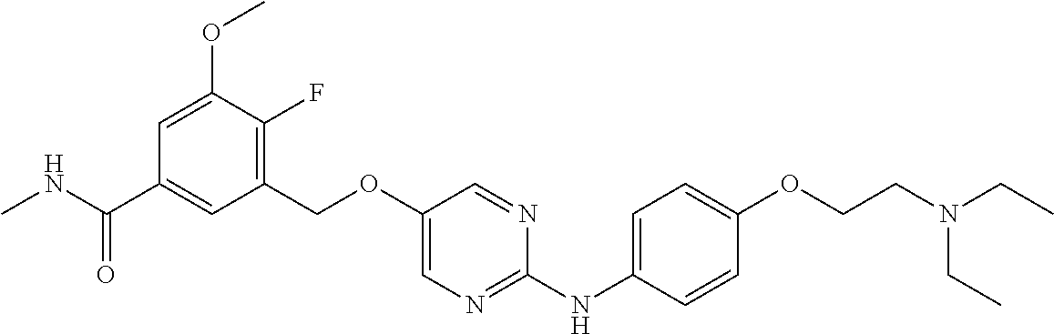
C1(COC2=CN=C(NC3=CC=C(OCCN(CC)CC)C=C3)N=C2)=C(F)C(OC)=CC(C(NC)=O)=C1
